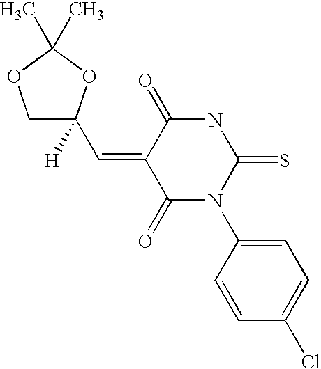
ClC1=CC=C(N2C(=O)C(=CC3([H])COC(C)(C)O3)C(=O)NC2=S)C=C1
